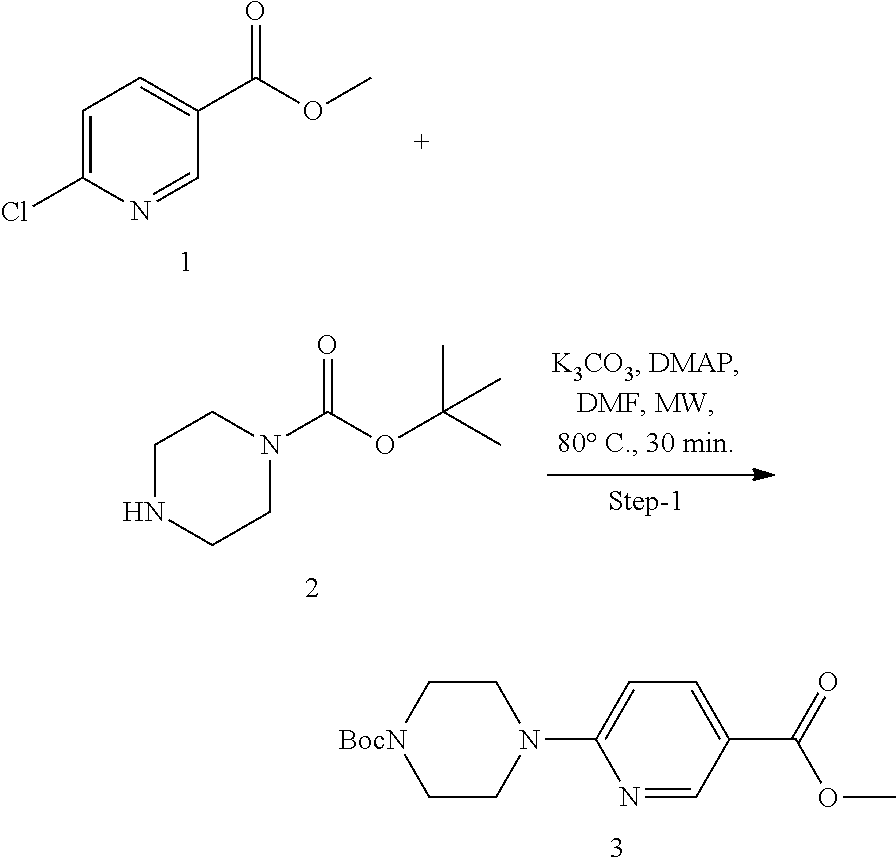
ClC1=CC=C(C(=O)OC)C=N1.C1NCCN(C(OC(C)(C)C)=O)C1.N1=CC(C(=O)OC)=CC=C1N1CC[BocN]CC1
